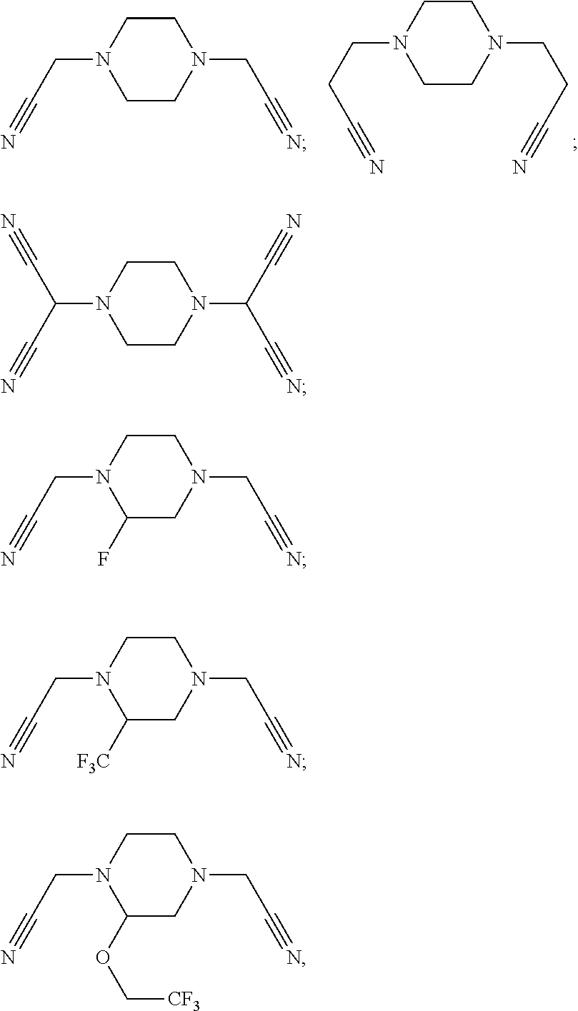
C1CN(C(C#N)C#N)CCN1C(C#N)C#N.C1CN(CCC#N)CCN1CCC#N.C1CN(CC#N)CCN1CC#N.C1CN(CC#N)C(F)CN1CC#N.C1CN(CC#N)C([F3C])CN1CC#N.C1CN(CC#N)C(OC[CF3])CN1CC#N
